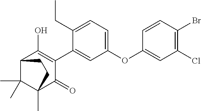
C12C(C)(C)C(C)(C(=O)C(C3=CC(OC4=CC(Cl)=C(Br)C=C4)=CC=C3CC)=C1O)CC2
